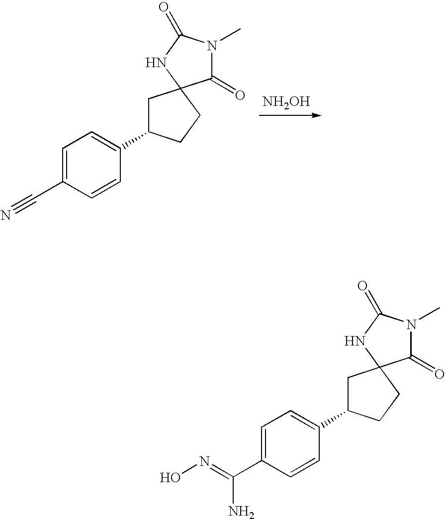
[NH2OH].C1=C(C#N)C=CC(C2CC3(CC2)C(=O)N(C)C(=O)N3)=C1.C1=C(C(=NO)N)C=CC(C2CC3(CC2)C(=O)N(C)C(=O)N3)=C1
